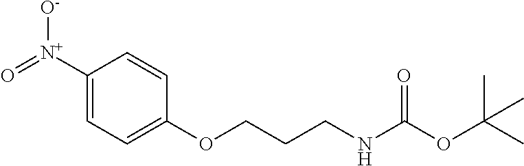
C1([N+](=O)[O-])=CC=C(OCCCNC(OC(C)(C)C)=O)C=C1
